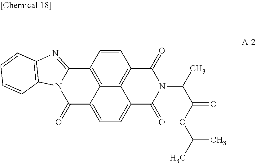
C1=C2C3=C(C=CC4=C3C(=C1)C(=O)N1C4=NC3=C1C=CC=C3)C(=O)N(C(C(=O)OC(C)C)C)C2=O
